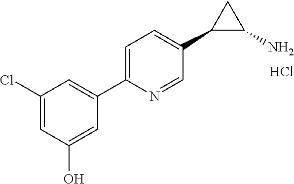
C1(Cl)=CC(O)=CC(C2=CC=C(C3C(N)C3)C=N2)=C1.Cl
